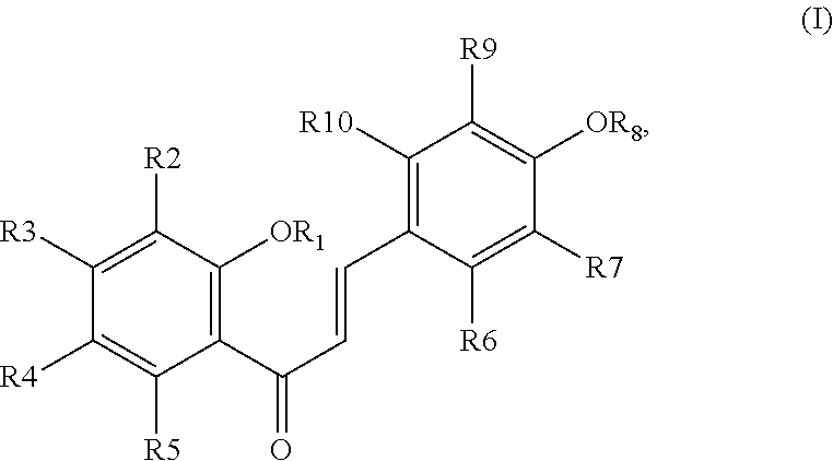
C1([R10])=C(C=CC(C2=C([OR1])C([R2])=C([R3])C([R4])=C2[R5])=O)C([R6])=C([R7])C([OR8])=C1[R9]
